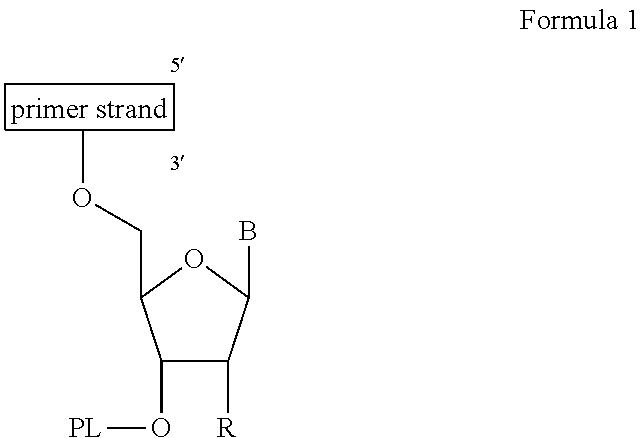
C1(O[PL])C([R])C(B)OC1COC
